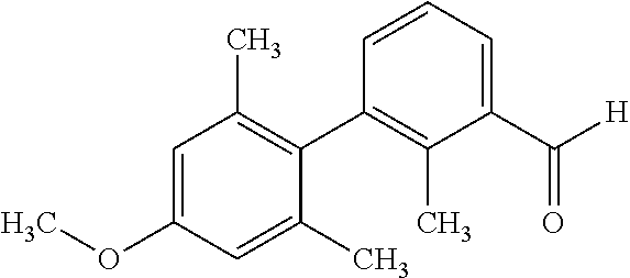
C1=C(OC)C=C(C)C(C2=C(C)C(C([H])=O)=CC=C2)=C1C
